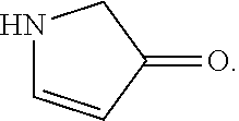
N1C=CC(=O)C1
